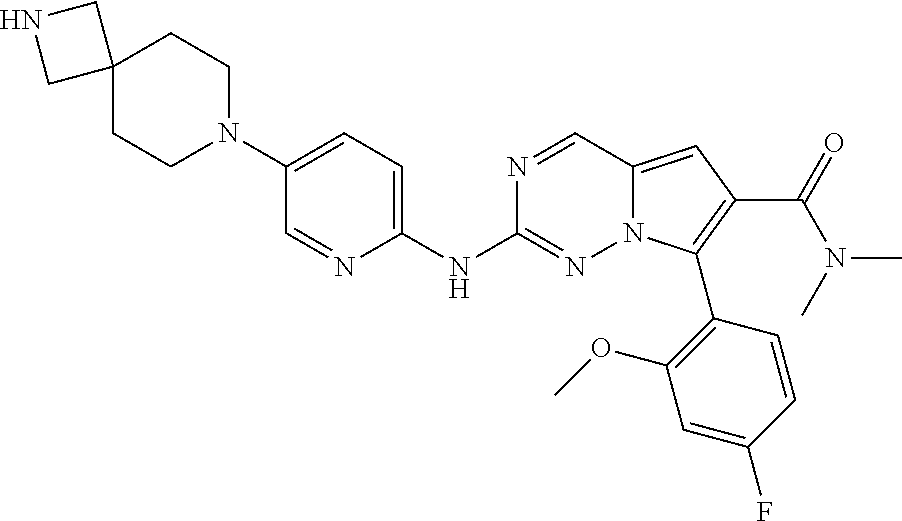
C12(CCN(C3=CC=C(NC4=NN5C(=CC(C(=O)N(C)C)=C5C5=C(OC)C=C(F)C=C5)C=N4)N=C3)CC1)CNC2
